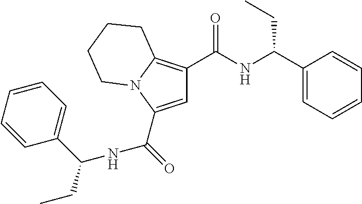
C1=C(C(=O)[NH]C(CC)C2=CC=CC=C2)N2C(=C1C(NC(C1=CC=CC=C1)CC)=O)CCCC2
